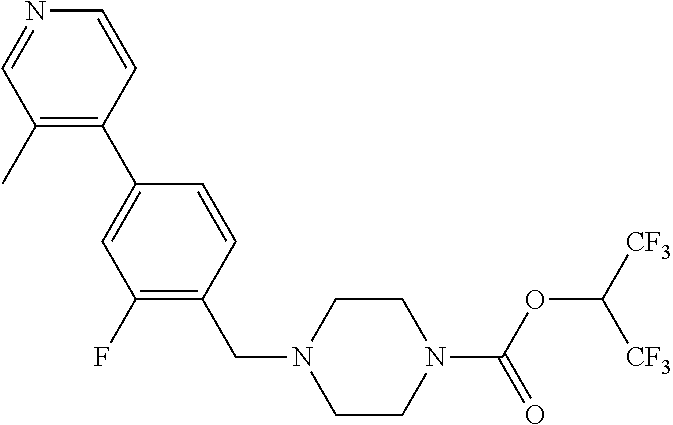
C1=CC(CN2CCN(C(=O)OC([CF3])[CF3])CC2)=C(F)C=C1C1=C(C)C=NC=C1
